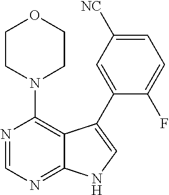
C12=NC=NC(N3CCOCC3)=C1C(C1=CC([NC])=CC=C1F)=CN2
